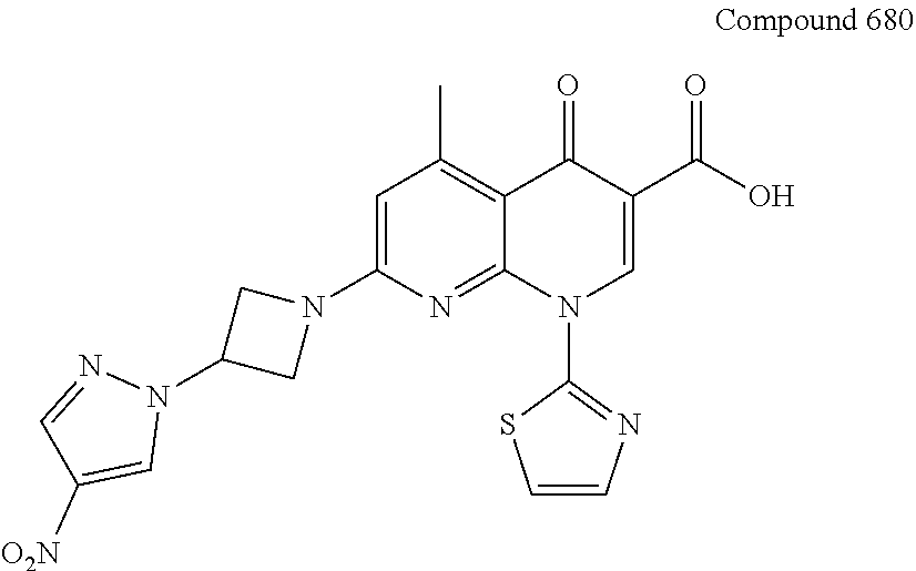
C1=C(N2CC(N3N=CC([O2N])=C3)C2)N=C2C(=C1C)C(=O)C(C(O)=O)=CN2C1=NC=CS1
